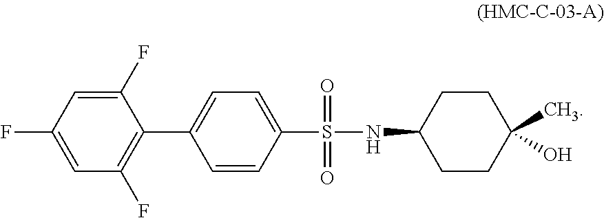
C1(F)=CC(F)=CC(F)=C1C1=CC=C(S(=O)(=O)NC2CCC(C)(O)CC2)C=C1
